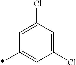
C1(Cl)=CC(Cl)=CC(*)=C1
